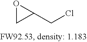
O1CC1CCl
